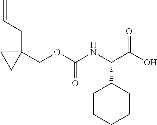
C=CCC1(COC(NC(C(O)=O)C2CCCCC2)=O)CC1
